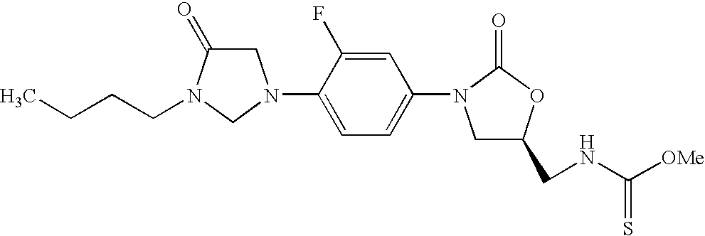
C1C(=O)N(CCCC)CN1C1=CC=C(N2CC(CNC([OMe])=S)OC2=O)C=C1F
